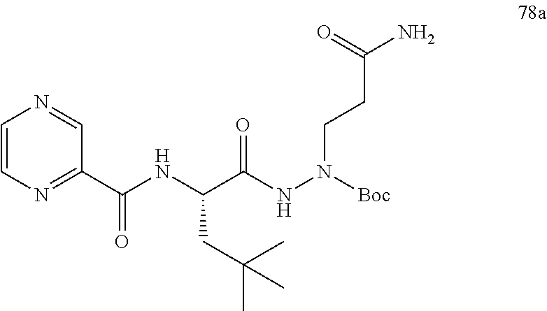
C(C(NN(CCC(N)=O)[Boc])=O)(NC(=O)C1=NC=CN=C1)CC(C)(C)C
